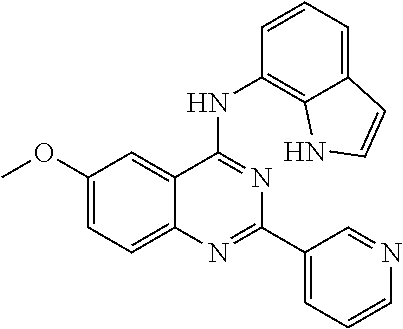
COC1=CC=C2C(=C1)C(NC1=C3C(=CC=C1)C=CN3)=NC(C1=CC=CN=C1)=N2
